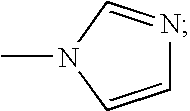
C1=CN(C)C=N1
